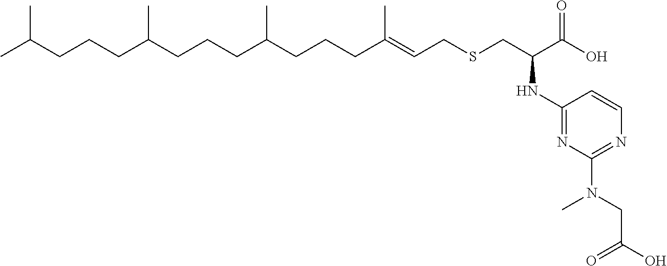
CC(CCCC(CCCC(CCCC(=CCSCC(C(O)=O)NC1=NC(N(CC(O)=O)C)=NC=C1)C)C)C)C
